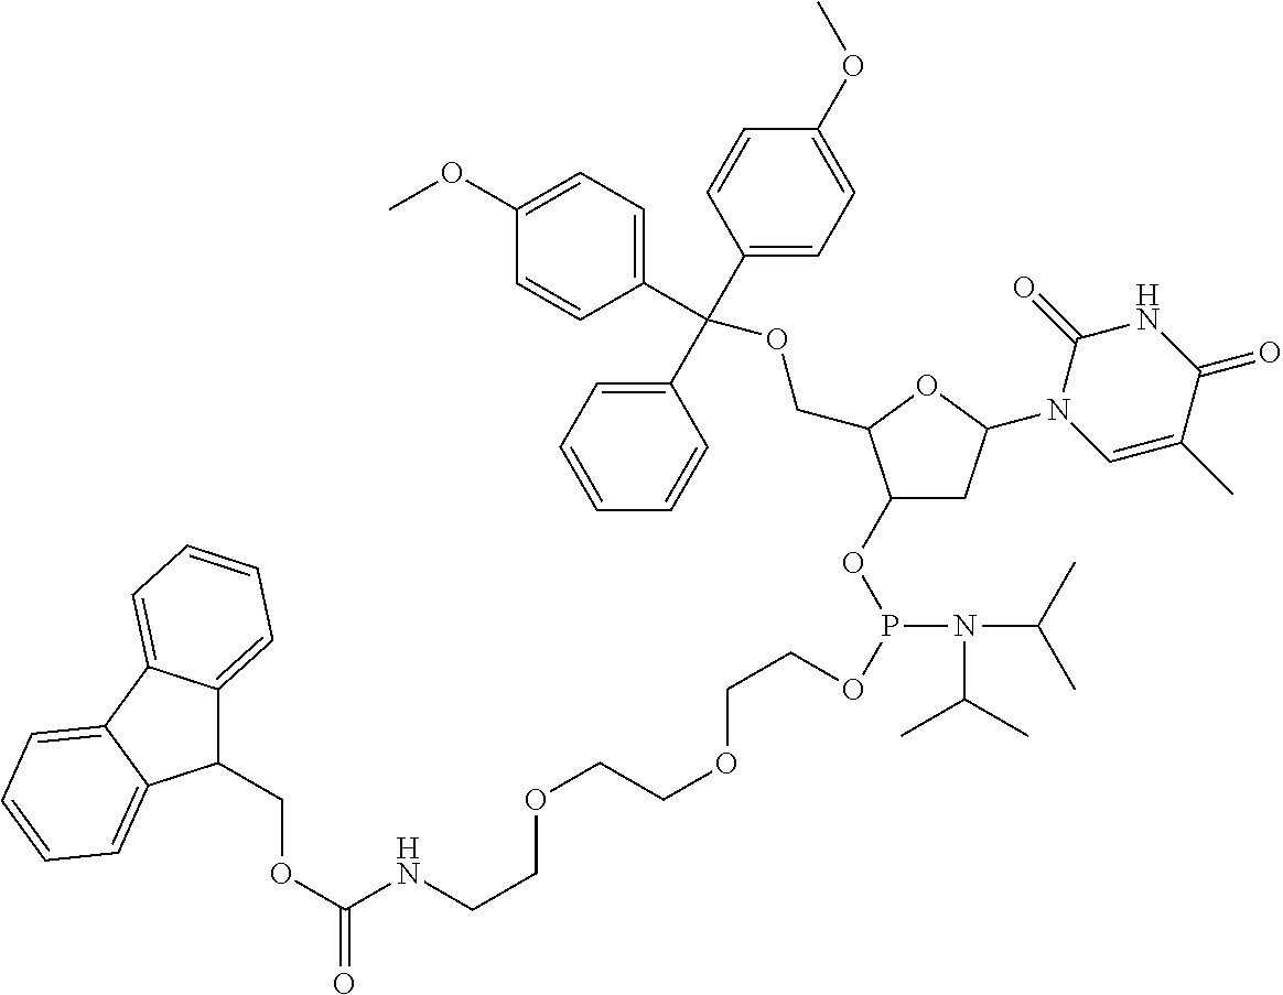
C1(OP(OCCOCCOCCNC(OCC2C3=CC=CC=C3C3=CC=CC=C23)=O)N(C(C)C)C(C)C)CC(N2C=C(C)C(=O)NC2=O)OC1COC(C1=CC=CC=C1)(C1=CC=C(OC)C=C1)C1=CC=C(OC)C=C1
